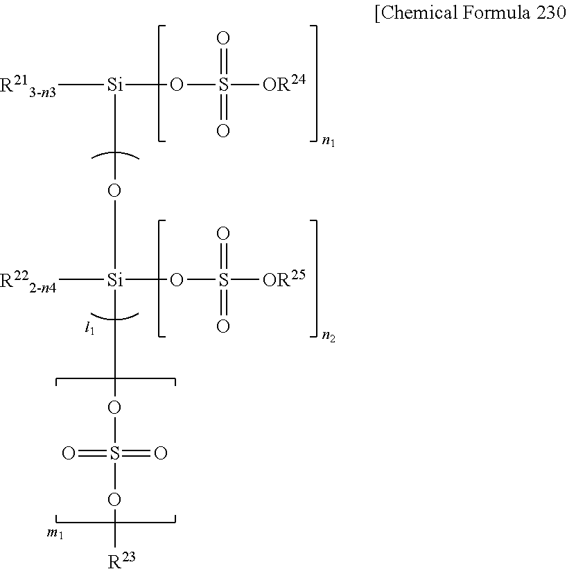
[R213-n3][Si](OS([OR24])(=O)=O)O[Si]([R222-n4])(OS([OR25])(=O)=O)OS(O[R23])(=O)=O
